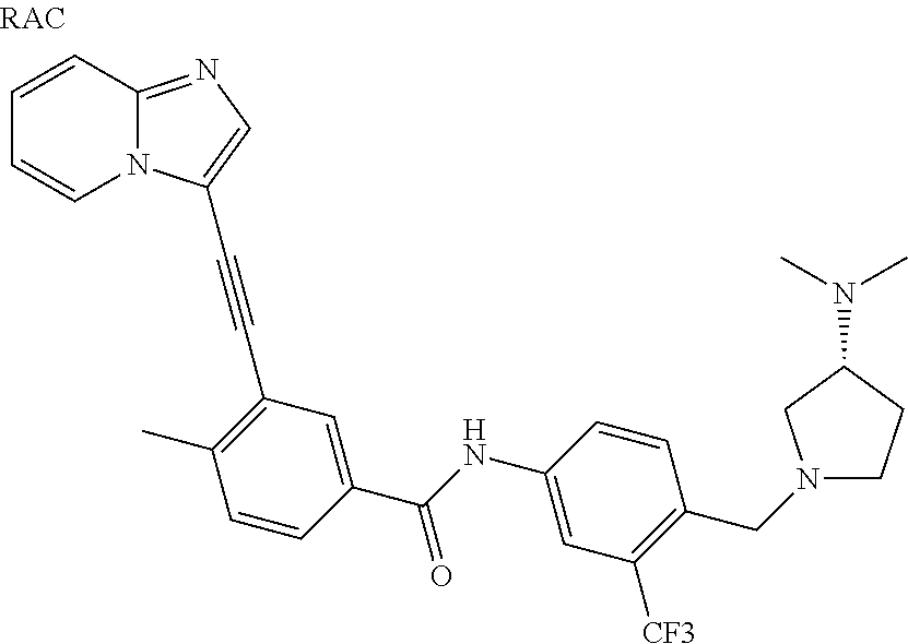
C1=CC2=NC=C(C#CC3=C(C)C=CC(C(=O)NC4=CC([CF3])=C(CN5CCC(N(C)C)C5)C=C4)=C3)N2C=C1
